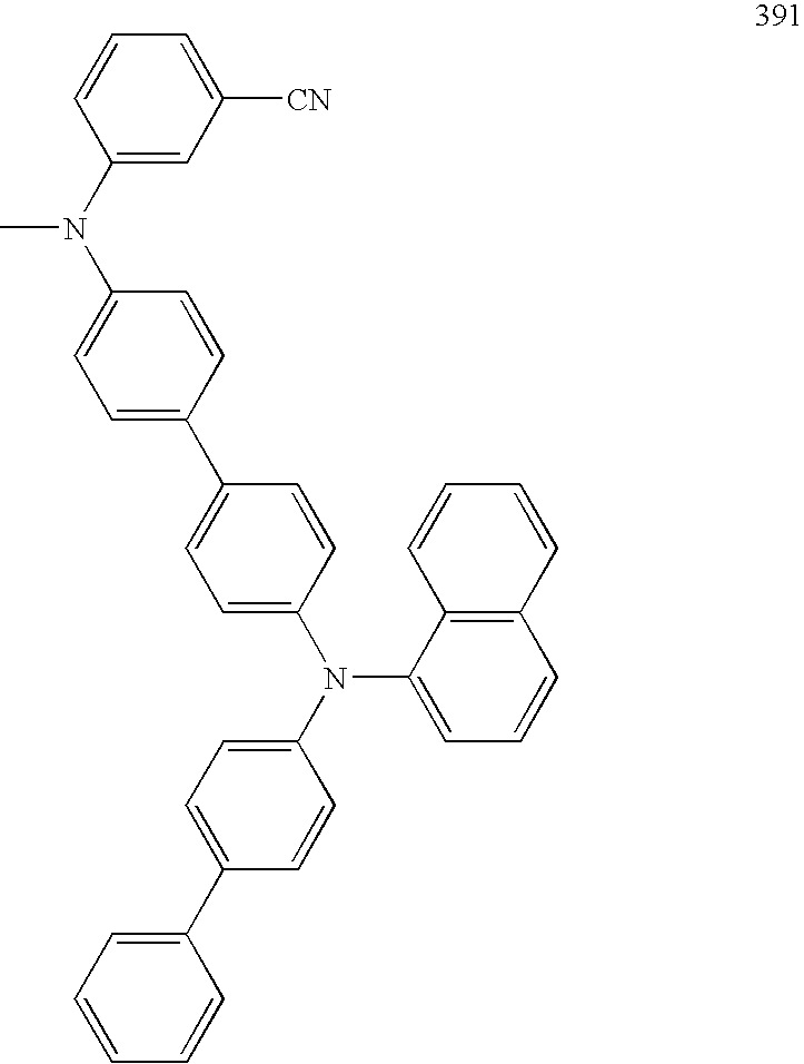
C1(C2=CC=C(N(C3=CC=C(C4=CC=CC=C4)C=C3)C3=CC=CC4=C3C=CC=C4)C=C2)=CC=C(N(C2=CC([CN])=CC=C2)C)C=C1
